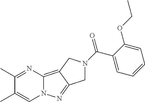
C1(C)=NC2=C3C(=NN2C=C1C)CN(C(C1=CC=CC=C1OCC)=O)C3
